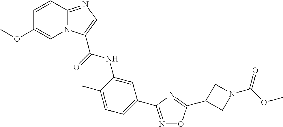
C1=CC2=NC=C(C(=O)NC3=CC(C4=NOC(C5CN(C(OC)=O)C5)=N4)=CC=C3C)N2C=C1OC
